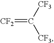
[CF2]=C([CF3])[CF3]
